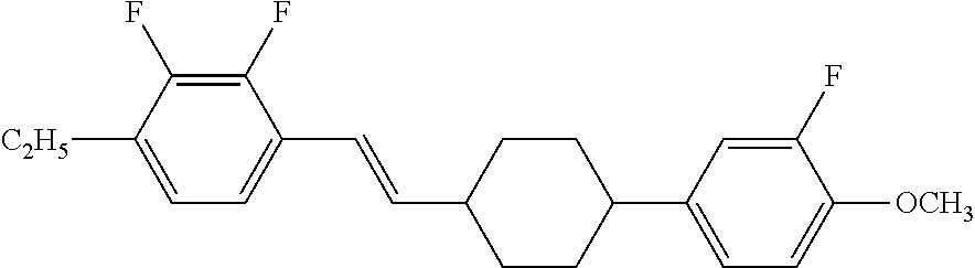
C1(F)=C(F)C([C2H5])=CC=C1C=CC1CCC(C2=CC=C([OCH3])C(F)=C2)CC1
